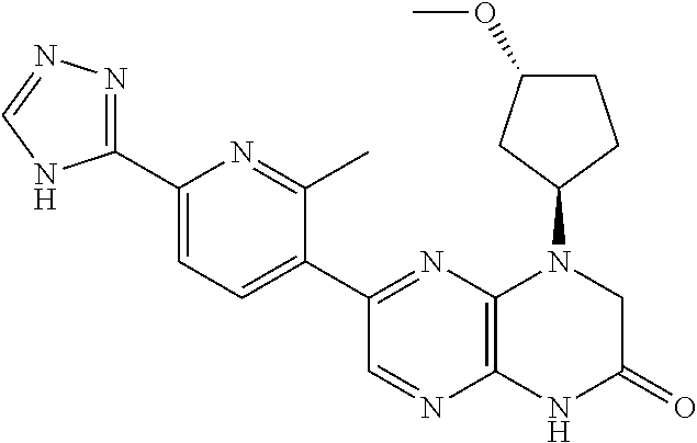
C1(C2=NC3=C(N=C2)NC(=O)CN3C2CCC(OC)C2)=CC=C(C2=NN=CN2)N=C1C
